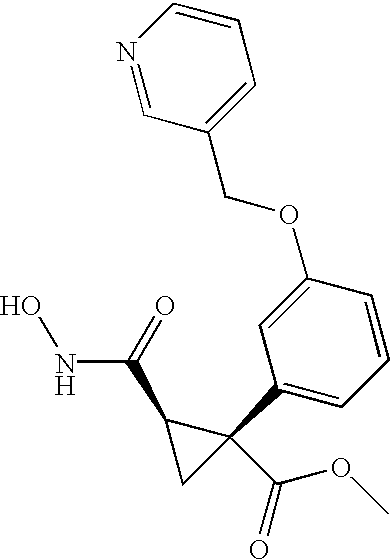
ONC(C1CC1(C(OC)=O)C1=CC=CC(OCC2=CC=CN=C2)=C1)=O
